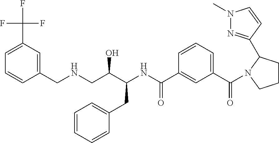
FC(C1=CC=CC(CNCC(C(NC(C2=CC(C(=O)N3CCCC3C3=NN(C)C=C3)=CC=C2)=O)CC2=CC=CC=C2)O)=C1)(F)F
